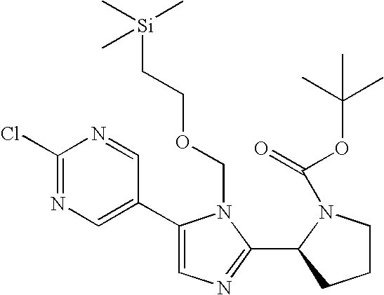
C1(Cl)=NC=C(C2=CN=C(C3CCCN3C(=O)OC(C)(C)C)N2COCC[Si](C)(C)C)C=N1
